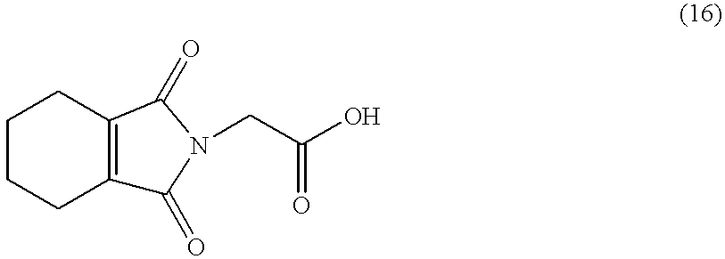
C12=C(C(=O)N(CC(O)=O)C1=O)CCCC2
